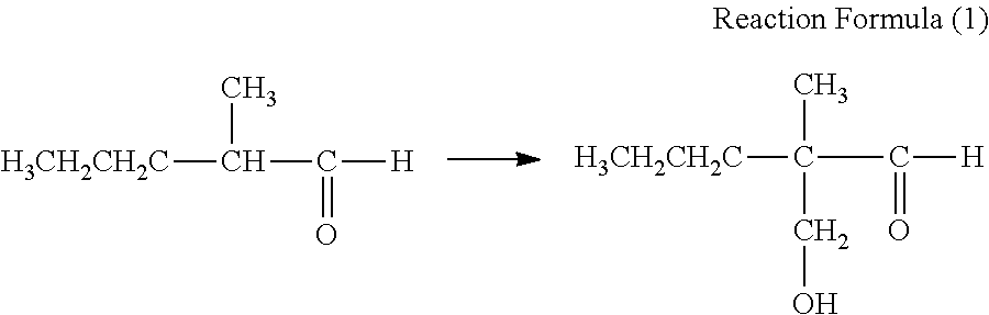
[H3CH2CH2C]C(C)C(=O)[H].[H3CH2CH2C]C(C)(C(=O)[H])CO
